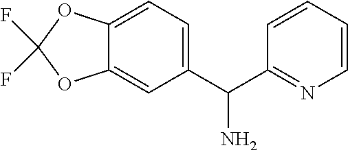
C12=CC=C(C(C3=NC=CC=C3)N)C=C1OC(F)(F)O2
